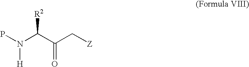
PN(C(C(C[Z])=O)[R2])[H]
